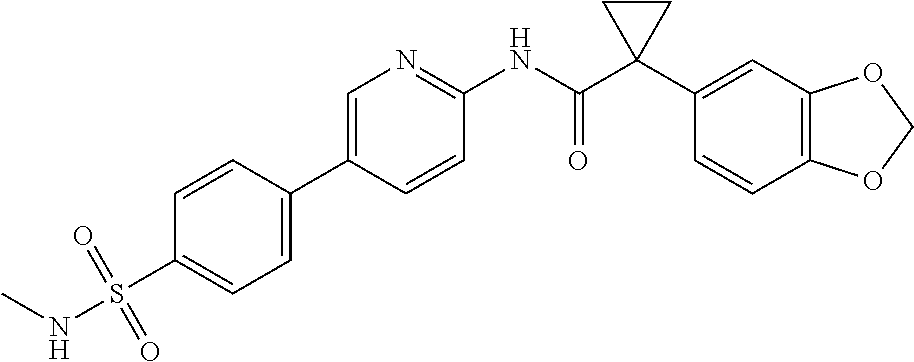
C1=C(C2=CC=C(S(NC)(=O)=O)C=C2)C=CC(NC(C2(C3=CC4=C(C=C3)OCO4)CC2)=O)=N1
